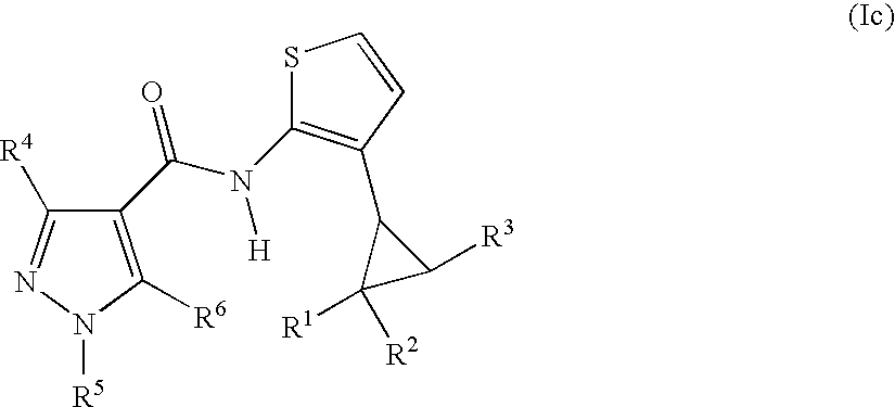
C(N([H])C1=C(C2C([R1])([R2])C2[R3])C=CS1)(=O)C1=C([R6])N([R5])N=C1[R4]
